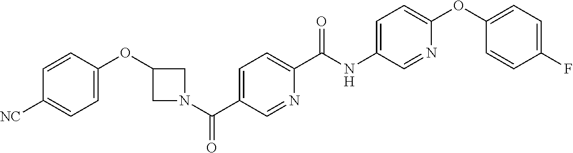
N(C(C1=CC=C(C(=O)N2CC(OC3=CC=C([CN])C=C3)C2)C=N1)=O)C1=CC=C(OC2=CC=C(F)C=C2)N=C1
